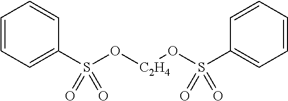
C1=CC=C(S(O[C2H4]OS(C2=CC=CC=C2)(=O)=O)(=O)=O)C=C1
